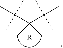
CC(C(C(C)(C)C)(C)C)(C)C.[R]
